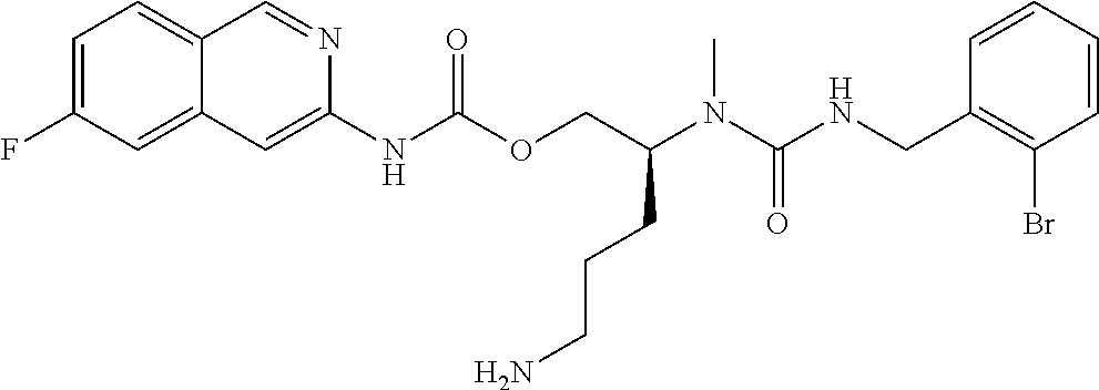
C1=CC(CNC(N(C(COC(NC2=CC3=CC(F)=CC=C3C=N2)=O)CCCN)C)=O)=C(Br)C=C1
